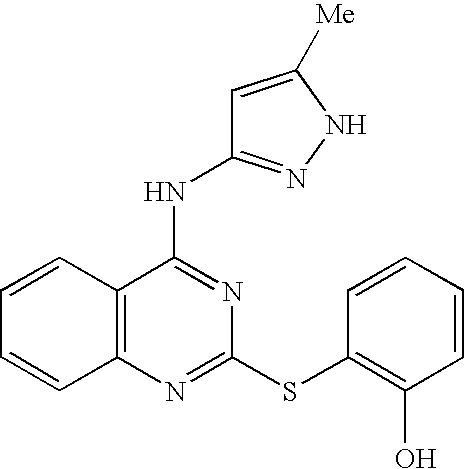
C1=CC2=C(C=C1)N=C(SC1=C(O)C=CC=C1)N=C2NC1=NNC([Me])=C1
